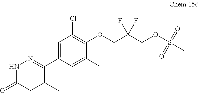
C1(C2=NNC(=O)CC2C)=CC(Cl)=C(OCC(COS(C)(=O)=O)(F)F)C(C)=C1
